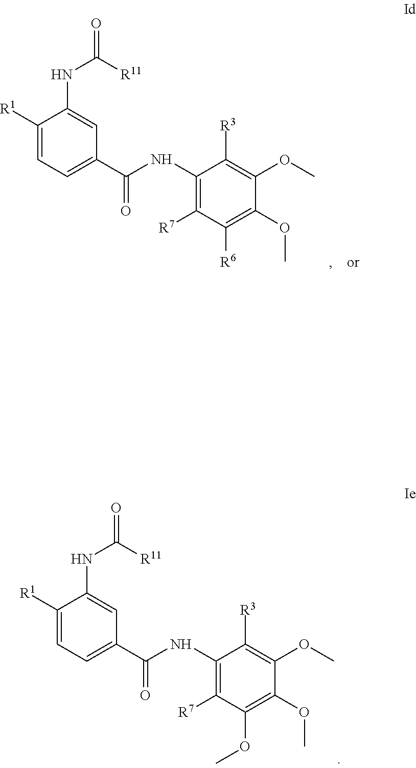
C1([R1])=CC=C(C(NC2=C([R7])C(OC)=C(OC)C(OC)=C2[R3])=O)C=C1NC([R11])=O.C1([R1])=CC=C(C(NC2=C([R7])C([R6])=C(OC)C(OC)=C2[R3])=O)C=C1NC([R11])=O
